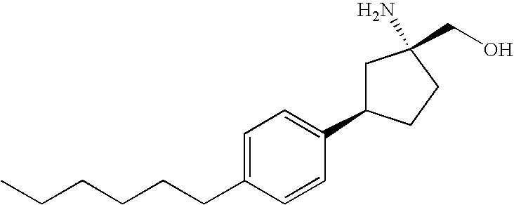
C1=C(CCCCCC)C=CC(C2CC(N)(CO)CC2)=C1
